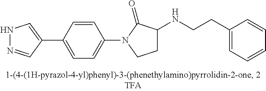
N1N=CC(C2=CC=C(N3CCC(NCCC4=CC=CC=C4)C3=O)C=C2)=C1
